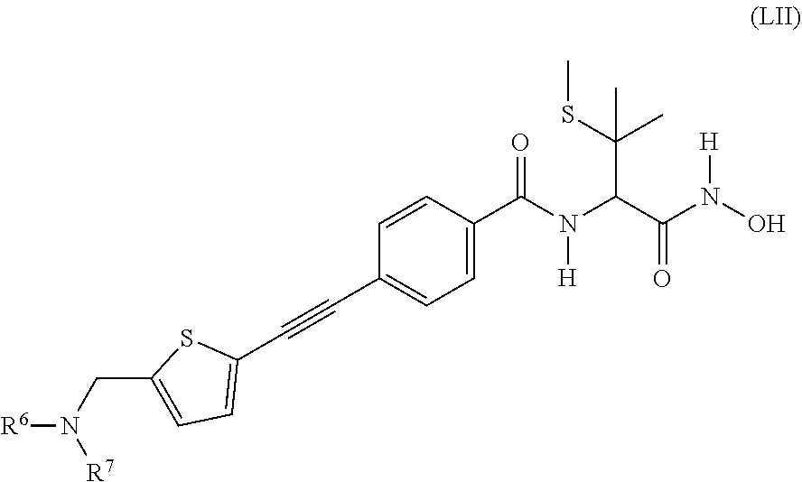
N([H])(O)C(C(N(C(C1=CC=C(C#CC2=CC=C(CN([R6])[R7])S2)C=C1)=O)[H])C(C)(C)SC)=O
